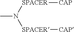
CN([SPACER][CAP])[SPACER][CAP]
